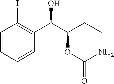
C1=CC=CC(C(C(OC(=O)N)CC)O)=C1I
